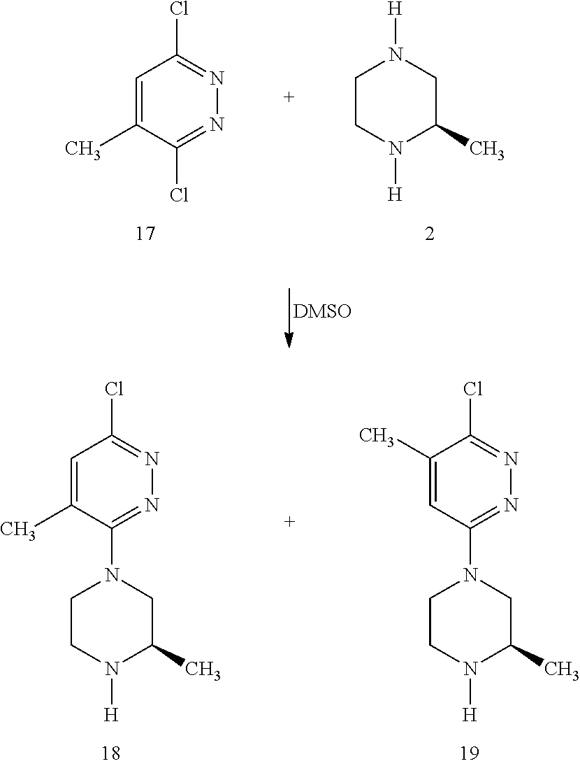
C1=C(C)C(Cl)=NN=C1Cl.C1CN([H])C(C)CN1[H].C1(C)=CC(N2CCN([H])C(C)C2)=NN=C1Cl.C1=C(C)C(N2CCN([H])C(C)C2)=NN=C1Cl
